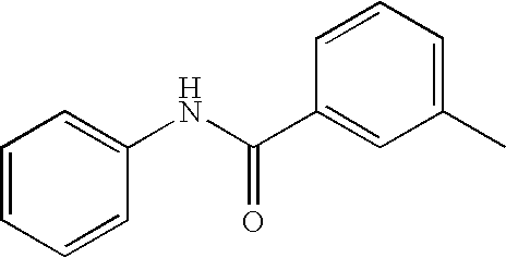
C1=CC=CC(NC(C2=CC(C)=CC=C2)=O)=C1
